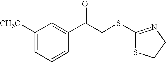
C1([CH3O])=CC=CC(C(CSC2=NCCS2)=O)=C1
